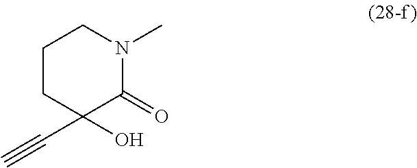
C1(C#C)(O)C(=O)N(C)CCC1
